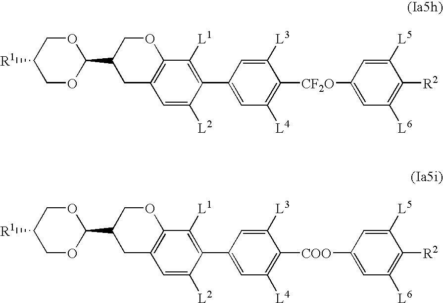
C1=C([CF2O]C2=C([L4])C=C(C3=C([L1])C4=C(C=C3[L2])CC(C3OCC([R1])CO3)CO4)C=C2[L3])C=C([L5])C([R2])=C1[L6].C1=C([COO]C2=C([L4])C=C(C3=C([L1])C4=C(C=C3[L2])CC(C3OCC([R1])CO3)CO4)C=C2[L3])C=C([L5])C([R2])=C1[L6]
